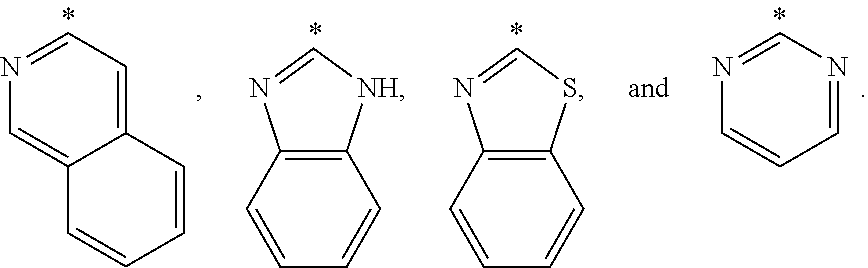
C12=C(C=CC=C1)N=C[NH]2.C12=C(C=CC=C1)N=CS2.N1=CC=C2C(=C1)C=CC=C2.N1=CN=CC=C1
